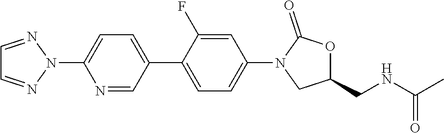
C1=NN(C2=CC=C(C3=CC=C(N4CC(CNC(C)=O)OC4=O)C=C3F)C=N2)N=C1
